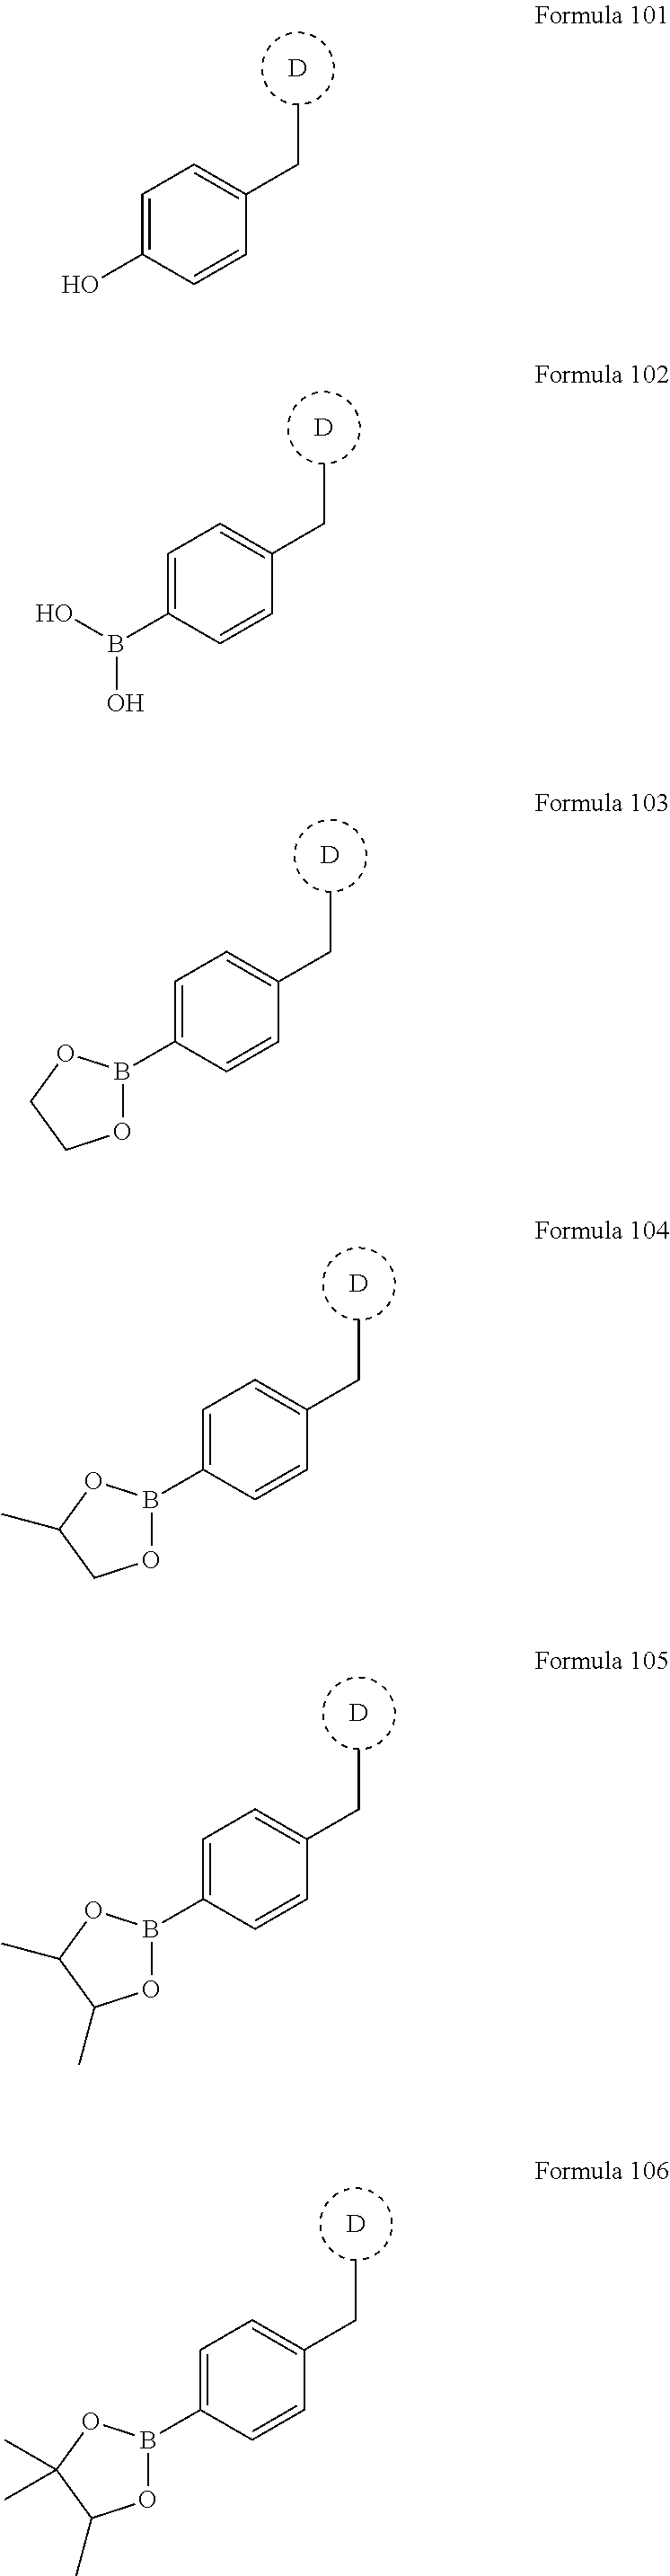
C1=C(O)C=CC(CC)=C1.[D].C1=C(B(O)O)C=CC(CC)=C1.[D].C1=C(B2OCCO2)C=CC(CC)=C1.[D].C1=C(B2OCC(C)O2)C=CC(CC)=C1.[D].C1=C(B2OC(C)C(C)O2)C=CC(CC)=C1.[D].C1=C(B2OC(C)C(C)(C)O2)C=CC(CC)=C1.[D]
